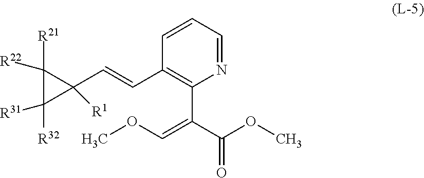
C1=CC=NC(C(C(OC)=O)=COC)=C1C=CC1([R1])C([R21])([R22])C1([R32])[R31]
